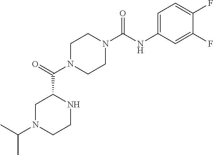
C1N(C(C2CN(C(C)C)CCN2)=O)CCN(C(NC2=CC=C(F)C(F)=C2)=O)C1
